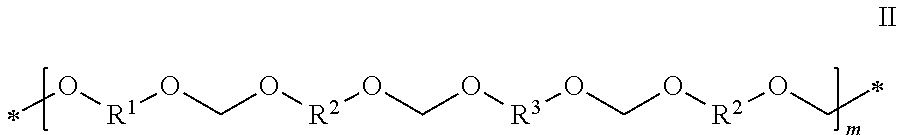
O([R1]OCO[R2]OCO[R3]OCO[R2]OCC)C
